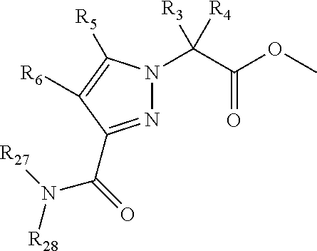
N1=C(C(=O)N([R27])[R28])C([R6])=C([R5])N1C(C(=O)OC)([R3])[R4]
